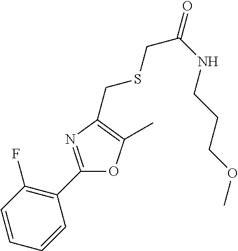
C1=CC=CC(C2=NC(CSCC(=O)NCCCOC)=C(C)O2)=C1F
